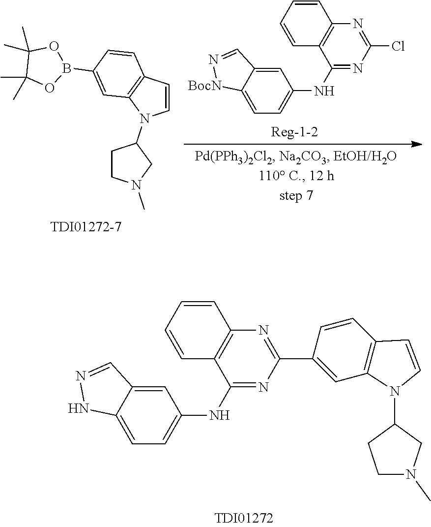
C1=C2C(=CC=C1NC1=NC(Cl)=NC3=C1C=CC=C3)[BocN]N=C2.C1=CC2=C(N1C1CCN(C)C1)C=C(B1OC(C)(C)C(C)(C)O1)C=C2.C1=C2C(=CC=C1NC1=NC(C3=CC4=C(C=C3)C=CN4C3CCN(C)C3)=NC3=C1C=CC=C3)NN=C2
